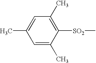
C1=C(C)C([SO2]C)=C(C)C=C1C
